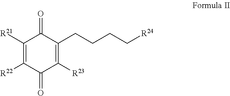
C1([R21])=C([R22])C(=O)C([R23])=C(CCCC[R24])C1=O
